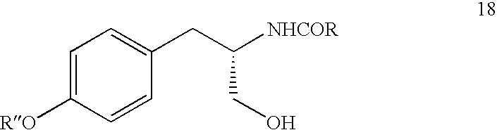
C1=C([RO])C=CC(CC([NHCOR])CO)=C1
